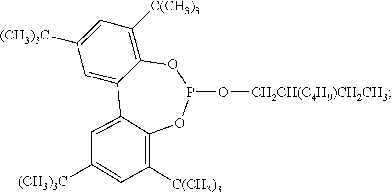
C1=C([(CH3)3C])C=C2C(=C1[C(CH3)3])OP(O[CH2CH(C4H9)CH2CH3])OC1=C([C(CH3)3])C=C([(CH3)3C])C=C21
